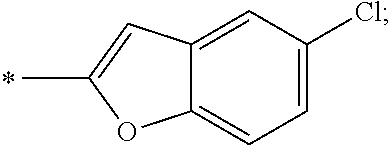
C1=C2C(=CC=C1Cl)OC(C)=C2.*
